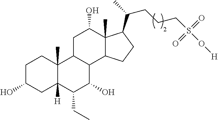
C1C(O)CC2([H])C(C)(C1)C1C(C(O)C2CC)C2C(C)(C(O)C1)C(C(C)CCCS(=O)(=O)O[H])CC2
